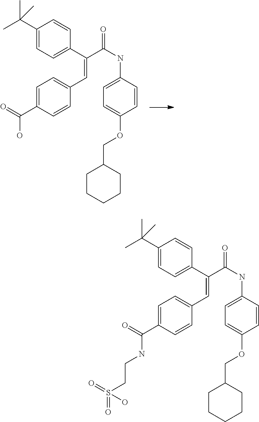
C1(C(C)(C)C)=CC=C(C(C(NC2=CC=C(OCC3CCCCC3)C=C2)=O)=CC2=CC=C(C(=O)O)C=C2)C=C1.C1(C(C)(C)C)=CC=C(C(C(NC2=CC=C(OCC3CCCCC3)C=C2)=O)=CC2=CC=C(C(=O)NCCS(=O)(=O)O)C=C2)C=C1
